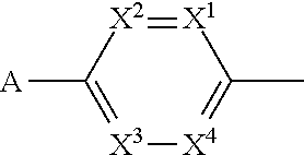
C1(C)=[X4][X3]=C([A])[X2]=[X1]1
